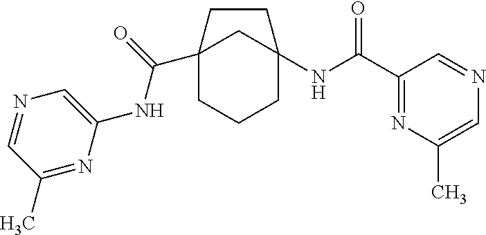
C12(C(NC3=CN=CC(C)=N3)=O)CCCC(NC(C3=NC(C)=CN=C3)=O)(C1)CC2
